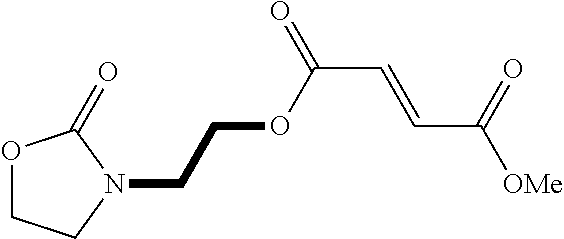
O1CCN(CCOC(C=CC([OMe])=O)=O)C1=O
